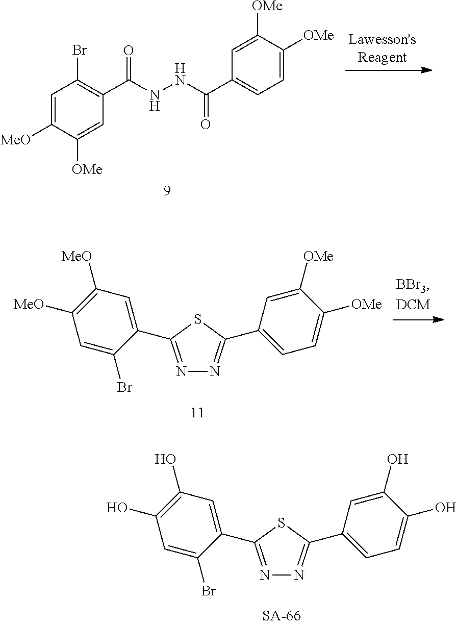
N1=C(C2=CC(O)=C(O)C=C2Br)SC(C2=CC=C(O)C(O)=C2)=N1.C1=C([MeO])C([OMe])=CC(C(=O)NNC(C2=CC=C([OMe])C([OMe])=C2)=O)=C1Br.N1=C(C2=CC([MeO])=C([MeO])C=C2Br)SC(C2=CC=C([OMe])C([OMe])=C2)=N1
